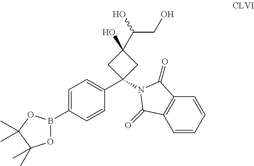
C1=C(B2OC(C)(C)C(C)(C)O2)C=CC(C2(N3C(=O)C4=C(C=CC=C4)C3=O)CC(O)(C(O)CO)C2)=C1
